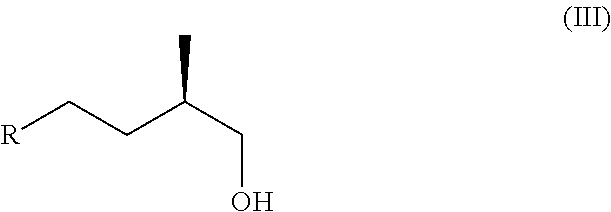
[R]CCC(CO)C
